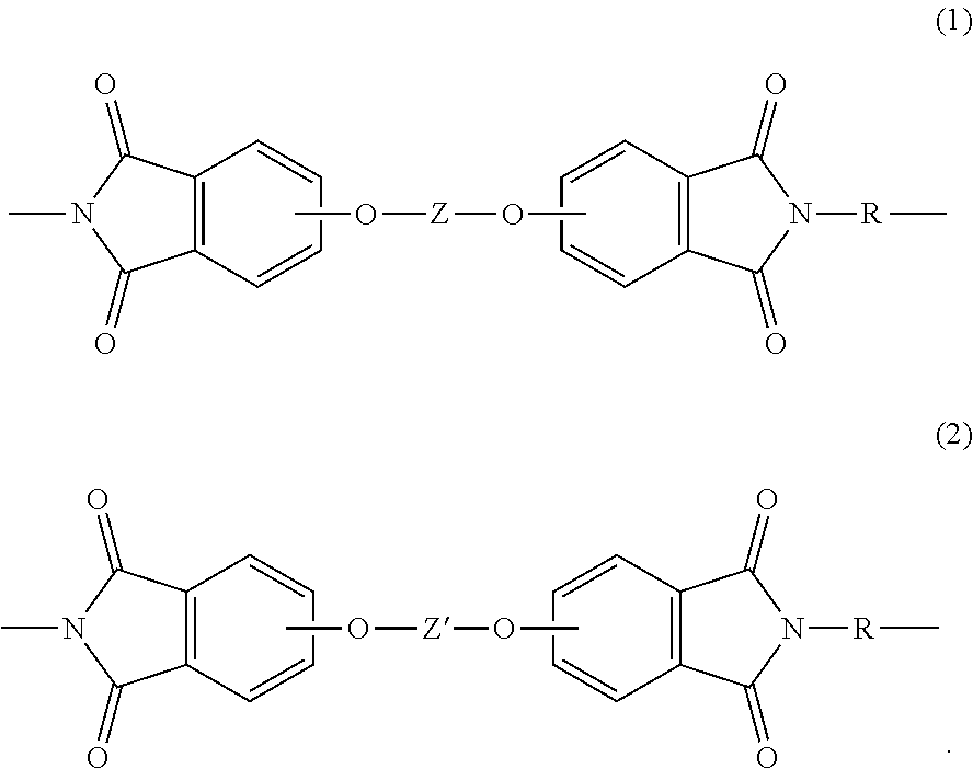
C12=C(C=CC=C1)C(=O)N(C)C2=O.CO[Z]OC.C12=C(C=CC=C1)C(=O)N([R]C)C2=O.C12=C(C=CC=C1)C(=O)N(C)C2=O.CO[Z]OC.C12=C(C=CC=C1)C(=O)N([R]C)C2=O
